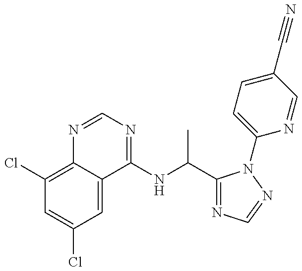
C1(Cl)=C2C(=CC(Cl)=C1)C(NC(C)C1=NC=NN1C1=CC=C(C#N)C=N1)=NC=N2
